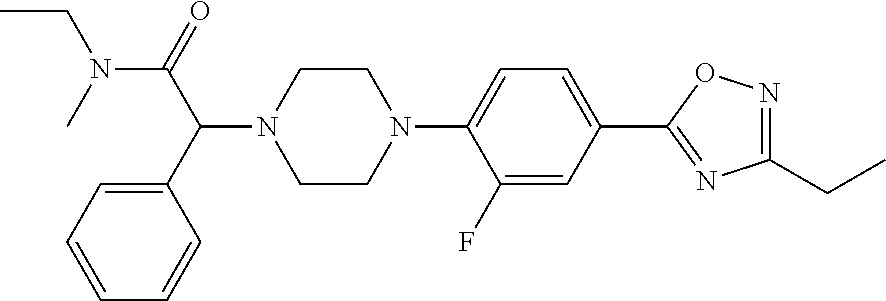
C1(C2=CC=C(N3CCN(C(C4=CC=CC=C4)C(N(CC)C)=O)CC3)C(F)=C2)=NC(CC)=NO1
